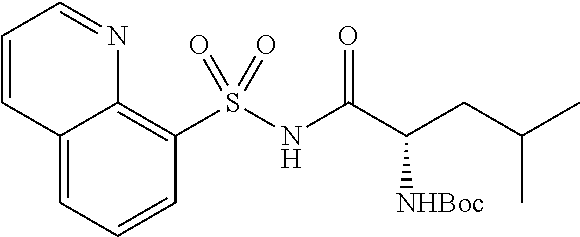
C12=CC=CC(S(NC(C(CC(C)C)[NHBoc])=O)(=O)=O)=C1N=CC=C2
